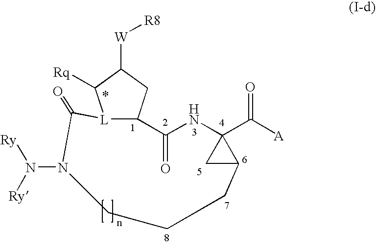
[L]12C(CC([W][R8])C1[Rq])C(=O)NC1(C([A])=O)CC1CCCN(N([Ry])[Ry])C2=O
